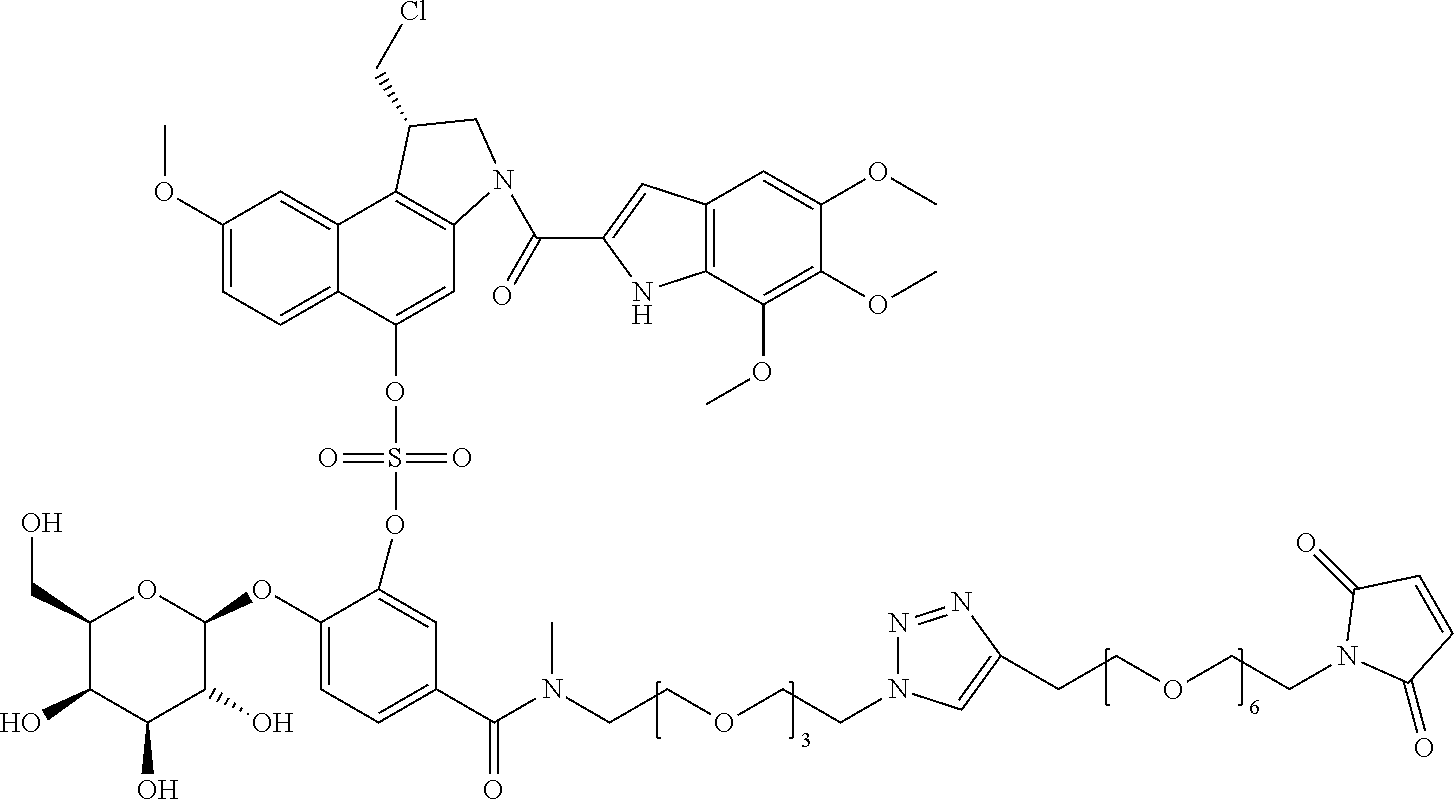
C1(CO)C(O)C(O)C(O)C(OC2=CC=C(C(N(CCOCCN3N=NC(CCOCCN4C(=O)C=CC4=O)=C3)C)=O)C=C2OS(=O)(=O)OC2=CC3=C(C4=CC(OC)=CC=C24)C(CCl)CN3C(=O)C2=CC3=C(N2)C(OC)=C(OC)C(OC)=C3)O1
